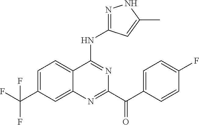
FC(C1=CC=C2C(=C1)N=C(C(C1=CC=C(F)C=C1)=O)N=C2NC1=NNC(C)=C1)(F)F
